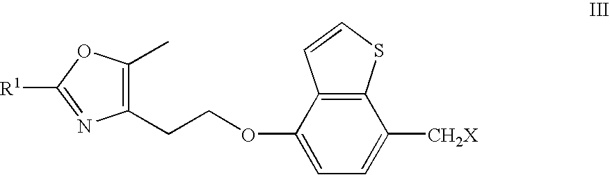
C1(CCOC2=CC=C([CH2X])C3=C2C=CS3)=C(C)OC([R1])=N1
